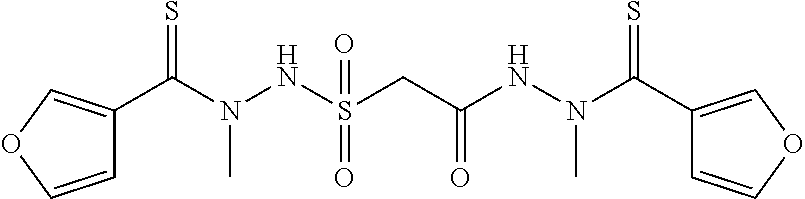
C(N(NC(CS(NN(C(=S)C1=COC=C1)C)(=O)=O)=O)C)(=S)C1=COC=C1
